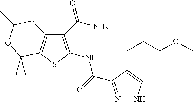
C1(C(N)=O)=C(NC(=O)C2=NNC=C2CCCOC)SC2=C1CC(C)(C)OC2(C)C
